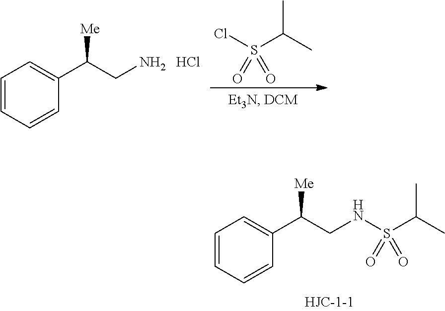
C1=CC=CC(C(CNS(C(C)C)(=O)=O)[Me])=C1.ClS(C(C)C)(=O)=O.C1=CC=CC(C(CN)[Me])=C1.Cl
